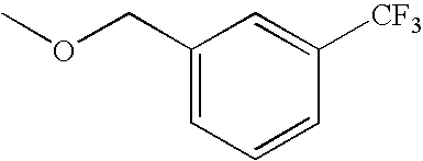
C1(COC)=CC=CC([CF3])=C1
